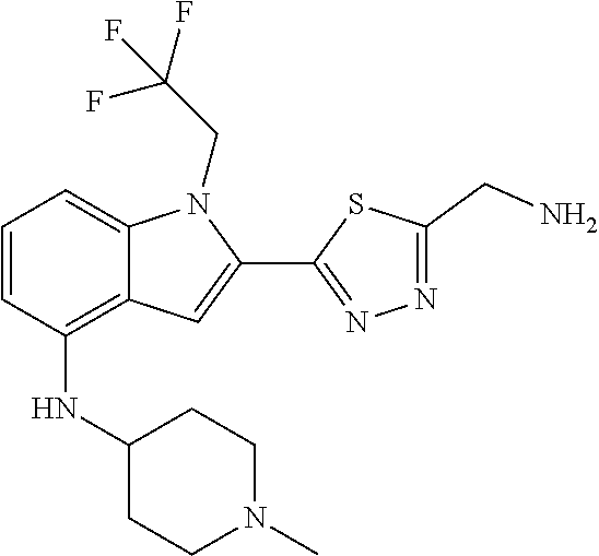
N1(C)CCC(NC2=C3C(=CC=C2)N(CC(F)(F)F)C(C2=NN=C(CN)S2)=C3)CC1
